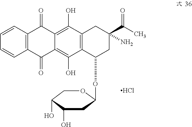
C1=CC2=C(C=C1)C(=O)C1=C(O)C3=C(C(O)=C1C2=O)CC(C(C)=O)(N)CC3OC1CC(O)C(O)CO1.Cl
